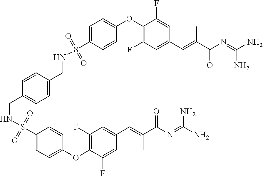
C(NS(=O)(=O)C1=CC=C(OC2=C(F)C=C(C=C(C(N=C(N)N)=O)C)C=C2F)C=C1)C1=CC=C(CNS(=O)(=O)C2=CC=C(OC3=C(F)C=C(C=C(C(=O)N=C(N)N)C)C=C3F)C=C2)C=C1
